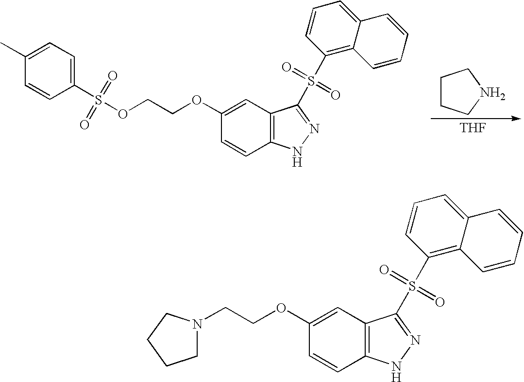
O(CCOC1=CC2=C(C=C1)NN=C2S(C1=C2C(=CC=C1)C=CC=C2)(=O)=O)S(C1=CC=C(C)C=C1)(=O)=O.[THF].C1CCNC1.C(COC1=CC2=C(C=C1)NN=C2S(C1=C2C(=CC=C1)C=CC=C2)(=O)=O)N1CCCC1
